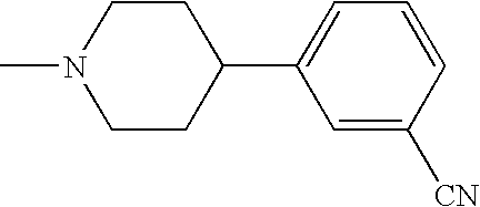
C1N(C)CCC(C2=CC=CC([CN])=C2)C1
